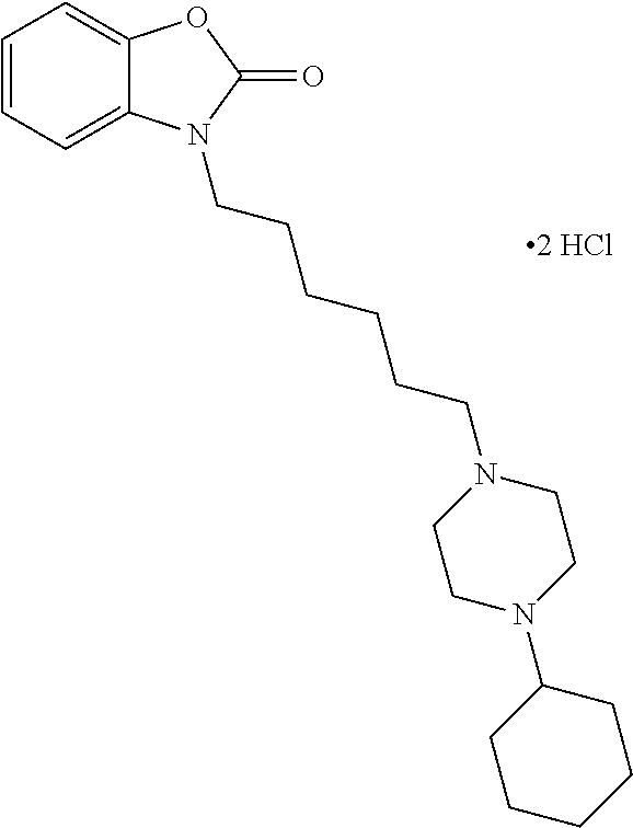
C1=CC=C2C(=C1)OC(=O)N2CCCCCCN1CCN(C2CCCCC2)CC1
